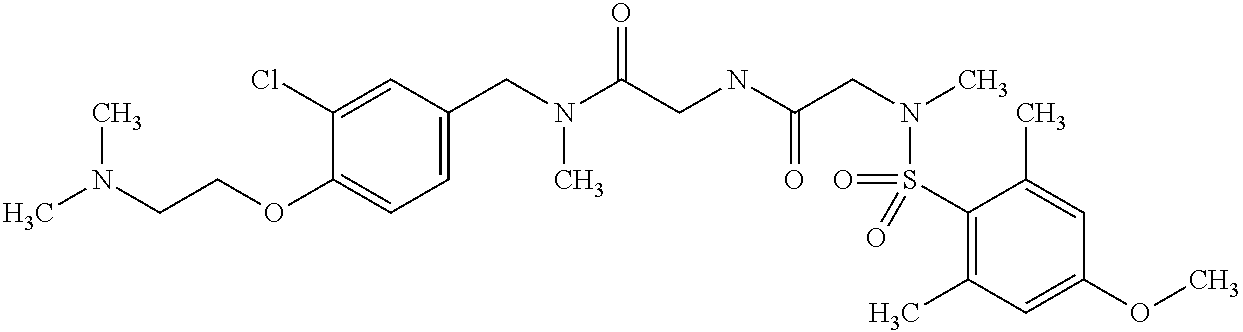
C1(CN(C(CNC(CN(C)S(C2=C(C)C=C(OC)C=C2C)(=O)=O)=O)=O)C)=CC=C(OCCN(C)C)C(Cl)=C1
